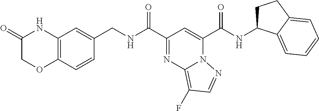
C12=C(C=CC(CNC(=O)C3=NC4=C(F)C=NN4C(C(=O)NC4CCC5=CC=CC=C45)=C3)=C1)OCC(=O)N2
